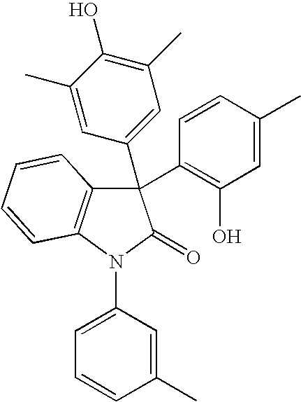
C1(C)=CC(C2(C3=C(O)C=C(C)C=C3)C3=C(N(C4=CC=CC(C)=C4)C2=O)C=CC=C3)=CC(C)=C1O
